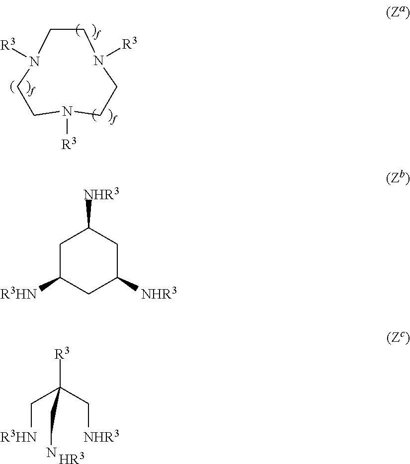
C1CN([R3])CCN([R3])CCN1[R3].C([R3HN])C(C[NHR3])([R3])CN.[HR3].C1C([R3HN])CC([NHR3])CC1[NHR3]
